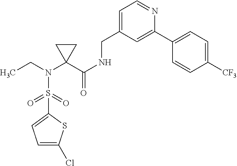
CCN(C1(C(NCC2=CC=NC(C3=CC=C([CF3])C=C3)=C2)=O)CC1)S(=O)(=O)C1=CC=C(Cl)S1
